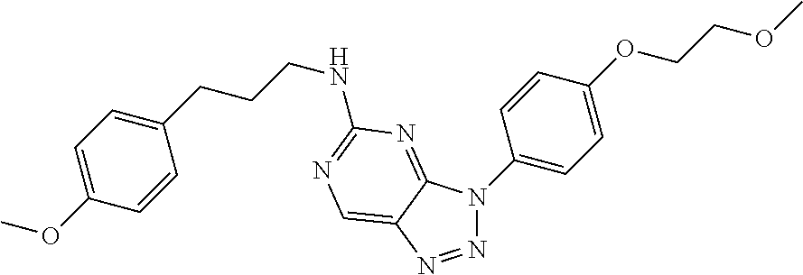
N1=NC2=CN=C(NCCCC3=CC=C(OC)C=C3)N=C2N1C1=CC=C(OCCOC)C=C1
